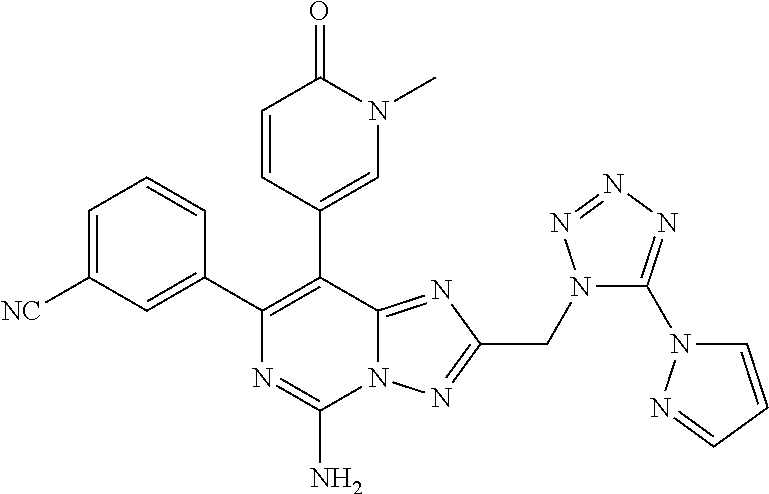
C1=C([NC])C=C(C2=C(C3=CN(C)C(=O)C=C3)C3=NC(CN4C(N5C=CC=N5)=NN=N4)=NN3C(N)=N2)C=C1
